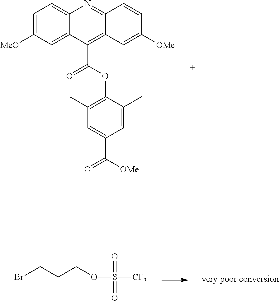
C1=C([MeO])C=C2C(=C1)N=C1C(=C2C(OC2=C(C)C=C(C([OMe])=O)C=C2C)=O)C=C([OMe])C=C1.O(S(=O)(=O)[CF3])CCCBr
